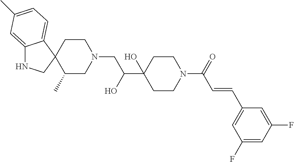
C12=CC(C)=CC=C1C1(CN2)C(C)CN(CC(C2(O)CCN(C(=O)C=CC3=CC(F)=CC(F)=C3)CC2)O)CC1
